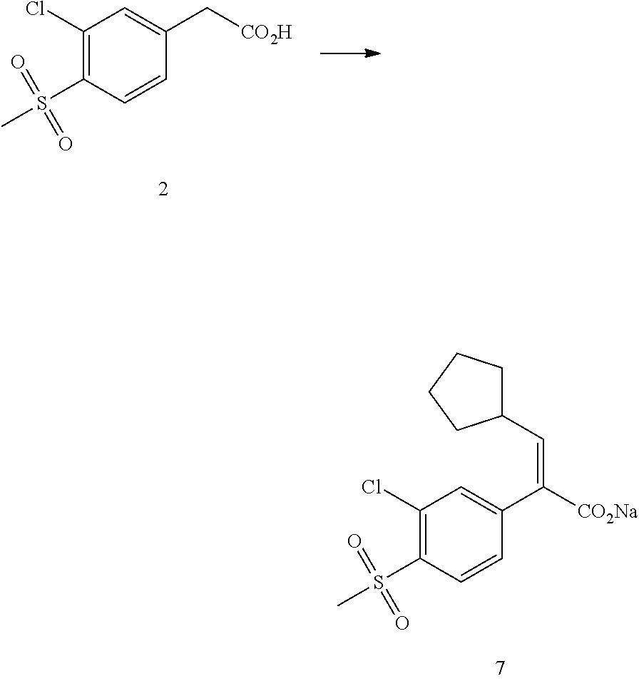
C([CO2H])C1=CC(Cl)=C(S(C)(=O)=O)C=C1.C1(C=C([CO2Na])C2=CC(Cl)=C(S(C)(=O)=O)C=C2)CCCC1
